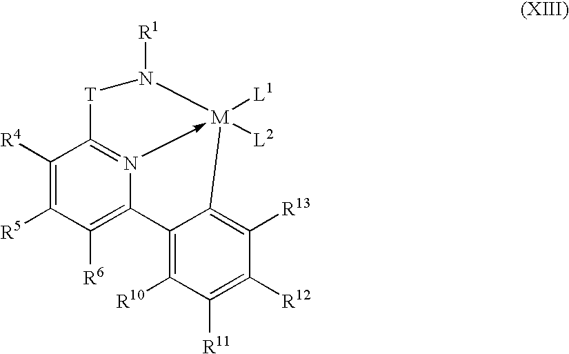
C1([R4])=C([R5])C([R6])=C2N3->[M]([L2])([L1])(N([R1])[T]C=31)C1=C([R13])C([R12])=C([R11])C([R10])=C21
